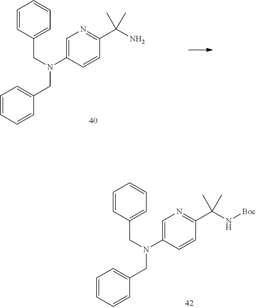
C1=C(N(CC2=CC=CC=C2)CC2=CC=CC=C2)C=CC(C(N)(C)C)=N1.C1=C(N(CC2=CC=CC=C2)CC2=CC=CC=C2)C=CC(C(N[Boc])(C)C)=N1
